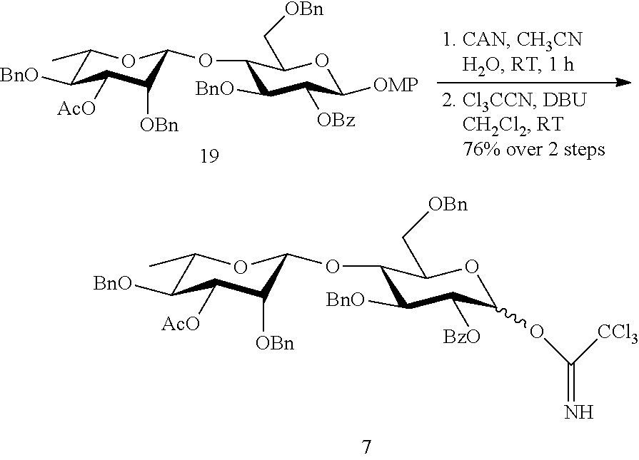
C1(OC2C([OBn])C([AcO])C([BnO])C(C)O2)C([BnO])C([OBz])C([OMP])OC1C[OBn].C1(OC2C([OBn])C([AcO])C([BnO])C(C)O2)C([BnO])C([BzO])C(OC(=N)[CCl3])OC1C[OBn]
